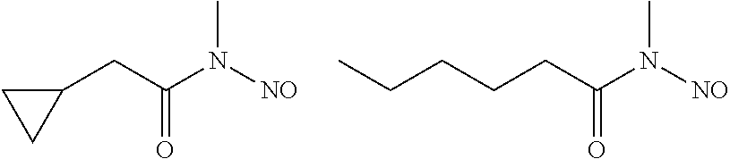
C1(CC(N(C)[NO])=O)CC1.CCCCCC(N(C)[NO])=O
